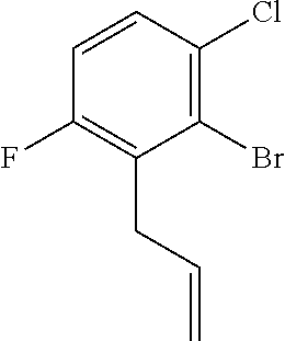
C1=CC(F)=C(CC=C)C(Br)=C1Cl
